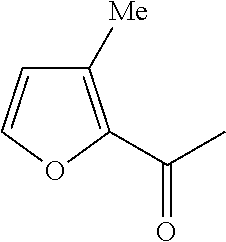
C1([Me])=C(C(C)=O)OC=C1
